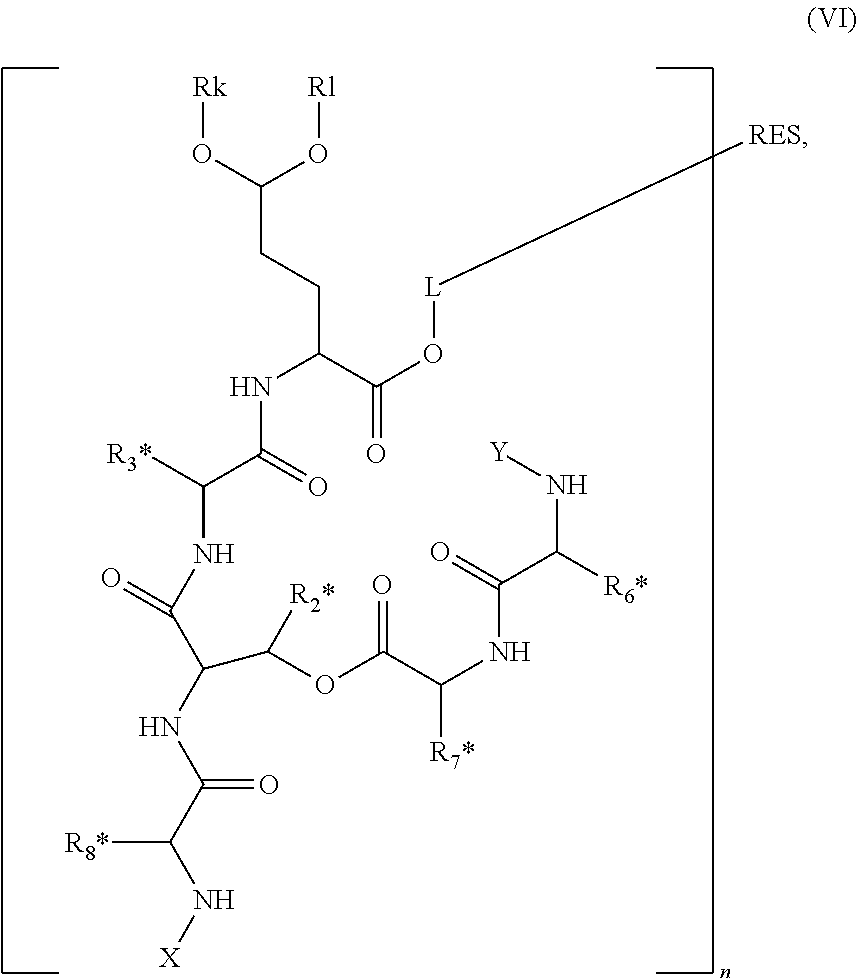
[Rk]OC(O[Rl])CCC(C(O[L][RES])=O)NC(C([R3*])NC(C(NC(=O)C([R8*])N[X])C(OC(C(NC(C(N[Y])[R6*])=O)[R7*])=O)[R2*])=O)=O
